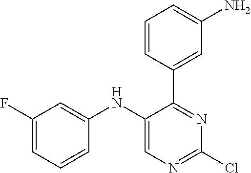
C1(F)=CC=CC(NC2=CN=C(Cl)N=C2C2=CC(N)=CC=C2)=C1
